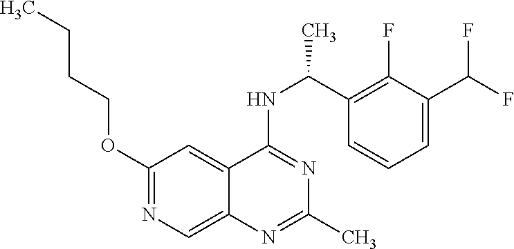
C1(OCCCC)=NC=C2C(=C1)C(NC(C1=C(F)C(C(F)F)=CC=C1)C)=NC(C)=N2
